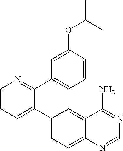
C1=CC=C(C2=CC=C3C(=C2)C(N)=NC=N3)C(C2=CC=CC(OC(C)C)=C2)=N1
